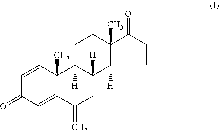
C12(C)C(=CC(=O)C=C1)C(=C)CC1([H])C2([H])CCC2(C)C1([H])CCC2=O
